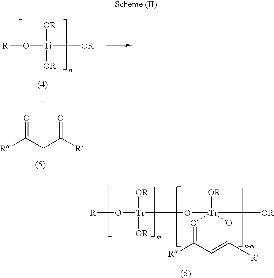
[R]O[Ti]([OR])([OR])[OR].[R]C(CC([R])=O)=O.[Ti]1([OR])(O[Ti](O[R])([OR])[OR])([OR])O=C([R])C=C([R])O1
